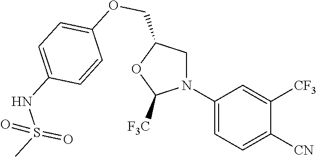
C1(N2CC(COC3=CC=C(NS(C)(=O)=O)C=C3)OC2[F3C])=CC=C([CN])C([CF3])=C1
